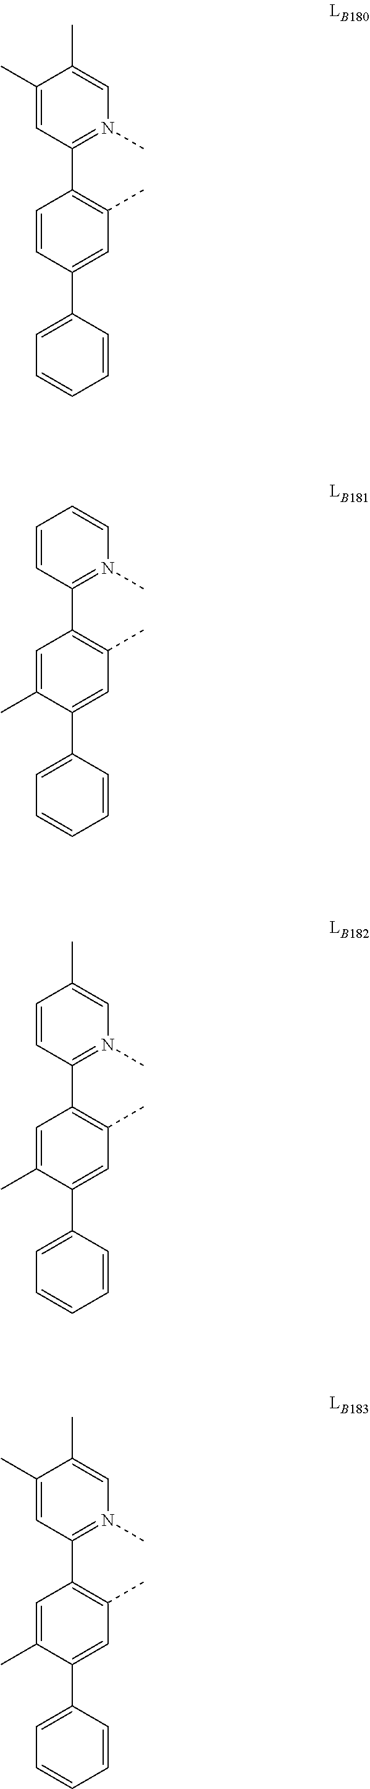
C1(C2=C(C)C=C(C3=CC=CC=C3)C=C2)=N(C)C=C(C)C(C)=C1.C1(C2=C(C)C=C(C3=CC=CC=C3)C(C)=C2)=N(C)C=CC=C1.C1(C2=C(C)C=C(C3=CC=CC=C3)C(C)=C2)=N(C)C=C(C)C=C1.C1(C2=C(C)C=C(C3=CC=CC=C3)C(C)=C2)=N(C)C=C(C)C(C)=C1
